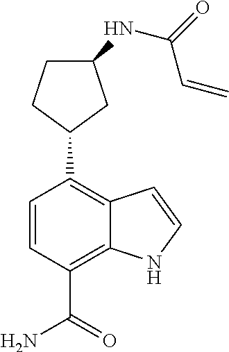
C1(C2CCC(NC(=O)C=C)C2)=C2C(=C(C(N)=O)C=C1)NC=C2
